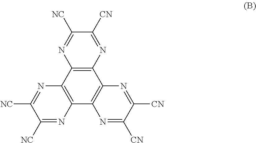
C12=C(C3=C(C4=C1N=C([NC])C([CN])=N4)N=C([CN])C([CN])=N3)N=C([NC])C([NC])=N2
